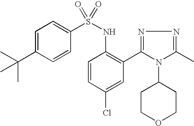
C1=C(C(C)(C)C)C=CC(S(NC2=C(C3=NN=C(C)N3C3CCOCC3)C=C(Cl)C=C2)(=O)=O)=C1
